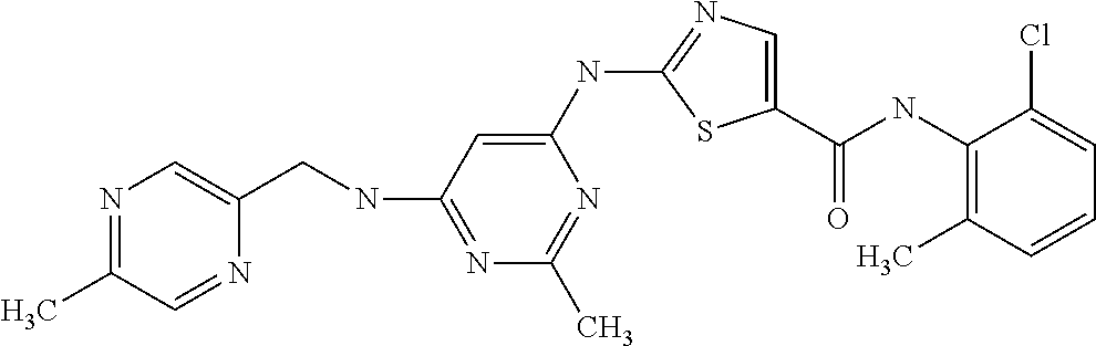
C1(NC(C2=CN=C(NC3=CC(NCC4=CN=C(C)C=N4)=NC(C)=N3)S2)=O)=C(C)C=CC=C1Cl
